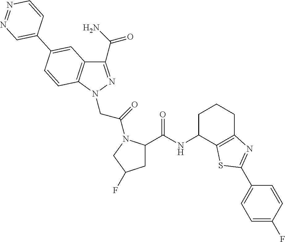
C1(C(N)=O)=NN(CC(=O)N2C(C(NC3C4=C(CCC3)N=C(C3=CC=C(F)C=C3)S4)=O)CC(F)C2)C2=C1C=C(C1=CN=NC=C1)C=C2
